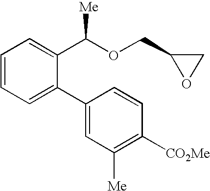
C1=CC=C(C2=CC([Me])=C([CO2Me])C=C2)C(C(OCC2OC2)[Me])=C1
